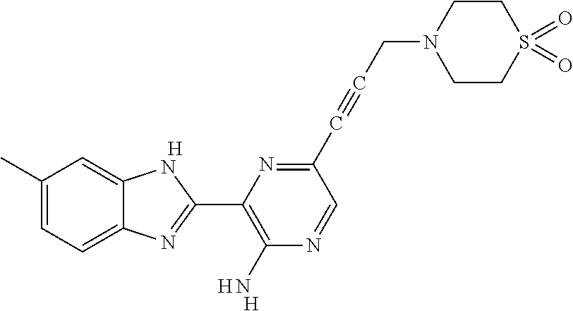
[H].C1(C)=CC=C2C(=C1)NC(C1=C(N)N=CC(C#CCN3CCS(=O)(=O)CC3)=N1)=N2.[H].[H]
